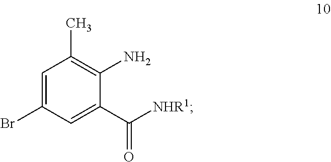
C1=C(Br)C=C(C(=O)[NHR1])C(N)=C1C
